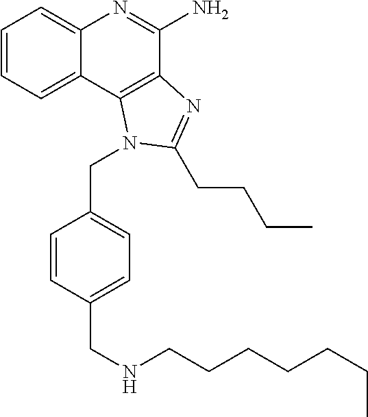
C1=CC=C2C(=C1)N=C(N)C1=C2N(CC2=CC=C(CNCCCCCCC)C=C2)C(CCCC)=N1
